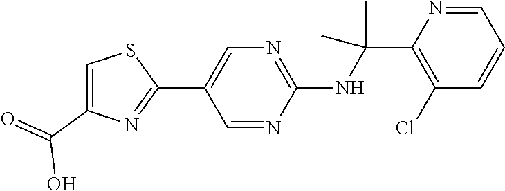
C1(C2=CN=C(NC(C3=C(Cl)C=CC=N3)(C)C)N=C2)=NC(C(=O)O)=CS1
